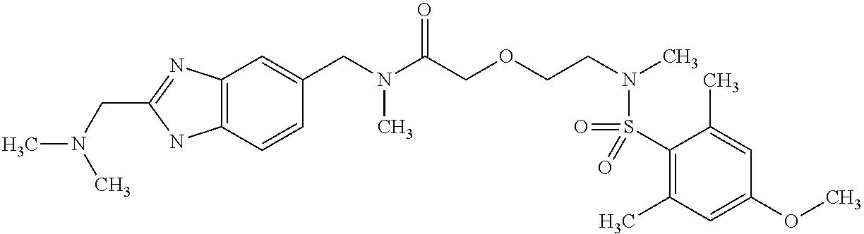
C1(S(=O)(N(CCOCC(N(CC2=CC3=C(C=C2)NC(CN(C)C)=N3)C)=O)C)=O)=C(C)C=C(OC)C=C1C
